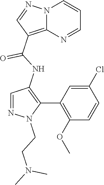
N12C(=C(C(NC3=C(C4=C(OC)C=CC(Cl)=C4)N(CCN(C)C)N=C3)=O)C=N1)N=CC=C2
